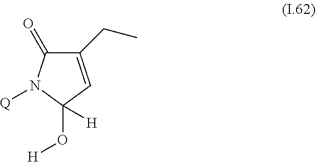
C1(CC)=CC(O[H])([H])N([Q])C1=O
